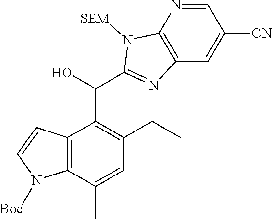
C12=C(C(C)=CC(CC)=C1C(O)C1=NC3=C(N=CC([CN])=C3)N1[SEM])N([Boc])C=C2
